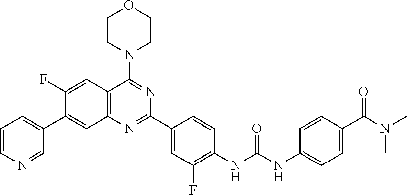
C1(F)=CC2=C(C=C1C1=CC=CN=C1)N=C(C1=CC(F)=C(NC(NC3=CC=C(C(N(C)C)=O)C=C3)=O)C=C1)N=C2N1CCOCC1
